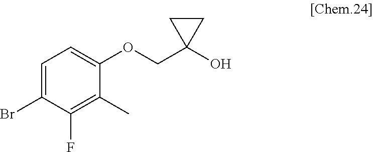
C1=C(Br)C(F)=C(C)C(OCC2(O)CC2)=C1
